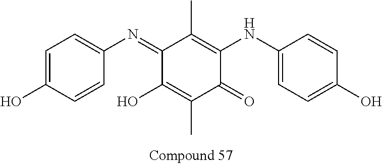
C1=C(O)C=CC(N=C2C(O)=C(C)C(=O)C(NC3=CC=C(O)C=C3)=C2C)=C1
